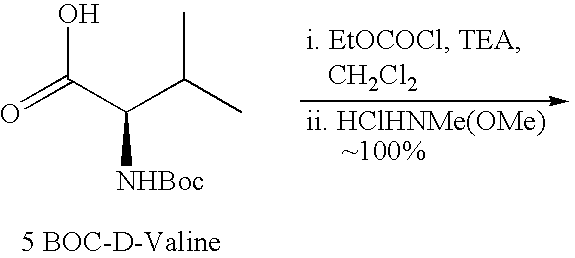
O=C(C(C(C)C)[NHBoc])O
